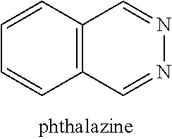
C1=CC2=C(C=C1)C=NN=C2
